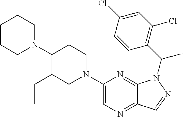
C1CCN(C2C(CC)CN(C3=CN=C4C(=N3)N(C(C3=C(Cl)C=C(Cl)C=C3)C)N=C4)CC2)CC1
